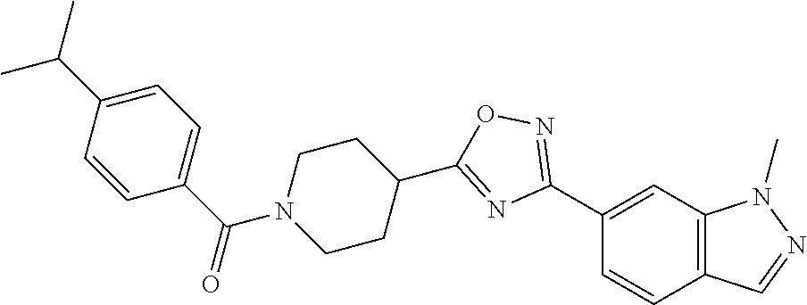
C1(C2=NOC(C3CCN(C(C4=CC=C(C(C)C)C=C4)=O)CC3)=N2)=CC2=C(C=C1)C=NN2C
